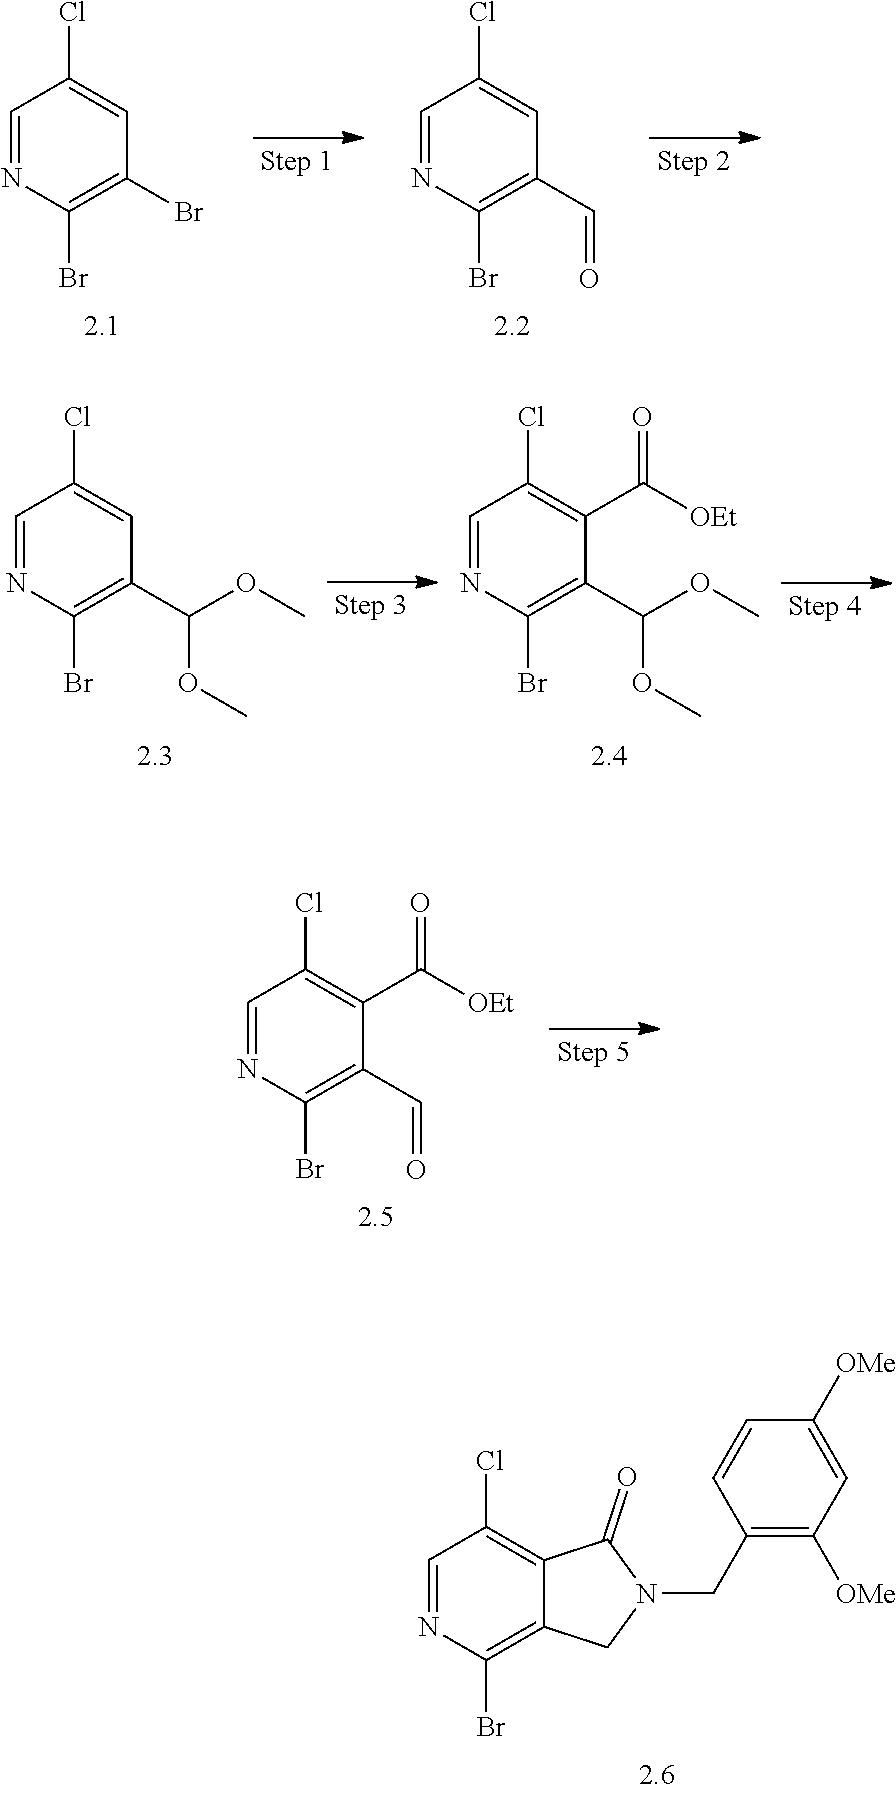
C1=NC(Br)=C(Br)C=C1Cl.C1=NC(Br)=C(C=O)C=C1Cl.C1=NC(Br)=C(C=O)C(C([OEt])=O)=C1Cl.C1=NC(Br)=C2C(=C1Cl)C(=O)N(CC1=C([OMe])C=C([OMe])C=C1)C2.C1=NC(Br)=C(C(OC)OC)C=C1Cl.C1=NC(Br)=C(C(OC)OC)C(C([OEt])=O)=C1Cl
